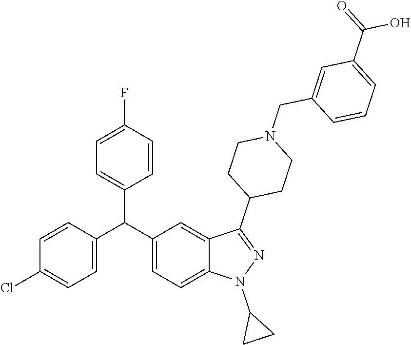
C1=CC(C(C2=CC=C3C(=C2)C(C2CCN(CC4=CC(C(=O)O)=CC=C4)CC2)=NN3C2CC2)C2=CC=C(F)C=C2)=CC=C1Cl
